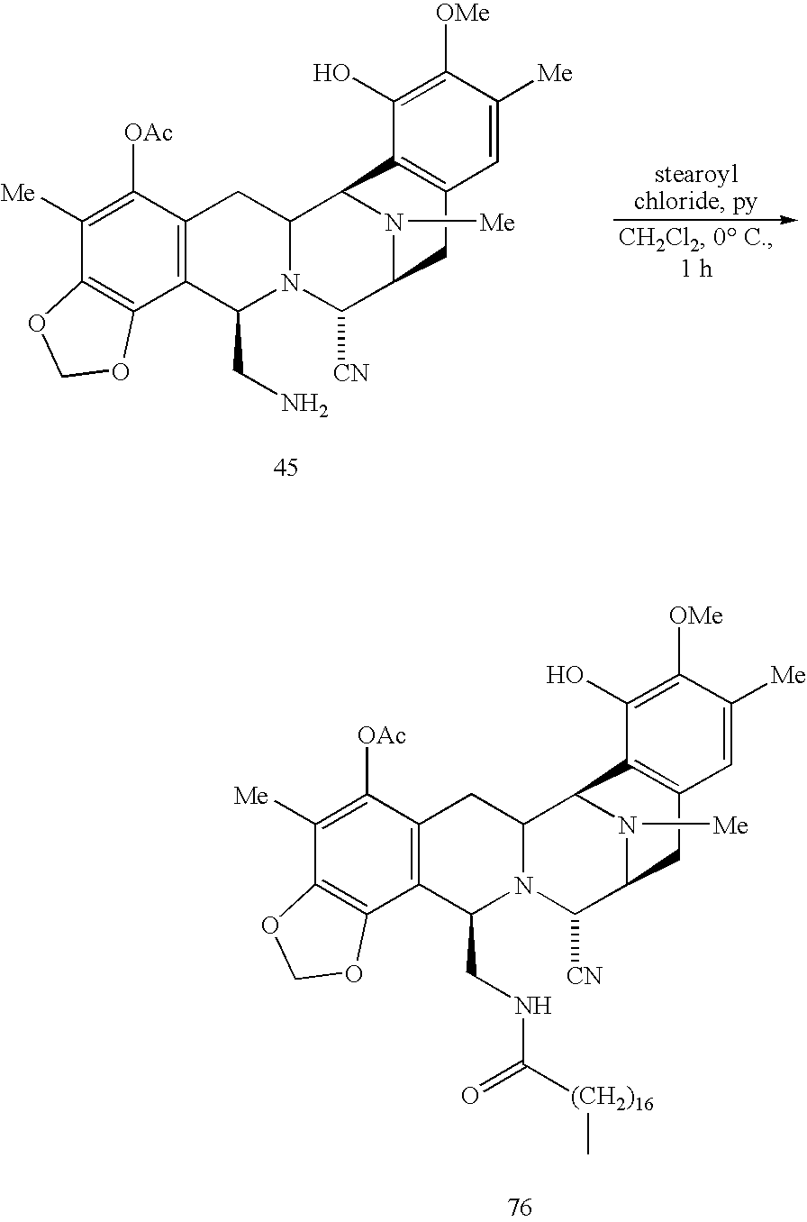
C1([Me])=C([OAc])C2=C(C3=C1OCO3)C(CNC(=O)[(CH2)16]C)N1C(C2)C2N([Me])C(C1[CN])CC1=C2C(O)=C([OMe])C([Me])=C1.C1([Me])=C([OAc])C2=C(C3=C1OCO3)C(CN)N1C(C2)C2N([Me])C(C1[CN])CC1=C2C(O)=C([OMe])C([Me])=C1
